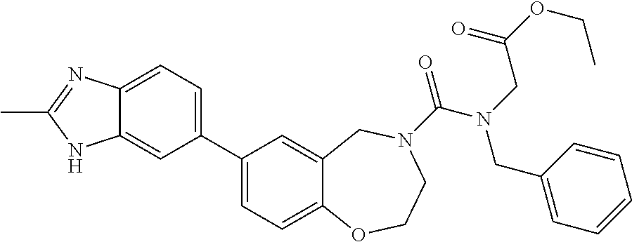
C1(C2=CC=C3C(=C2)NC(C)=N3)=CC=C2C(=C1)CN(C(N(CC1=CC=CC=C1)CC(OCC)=O)=O)CCO2
